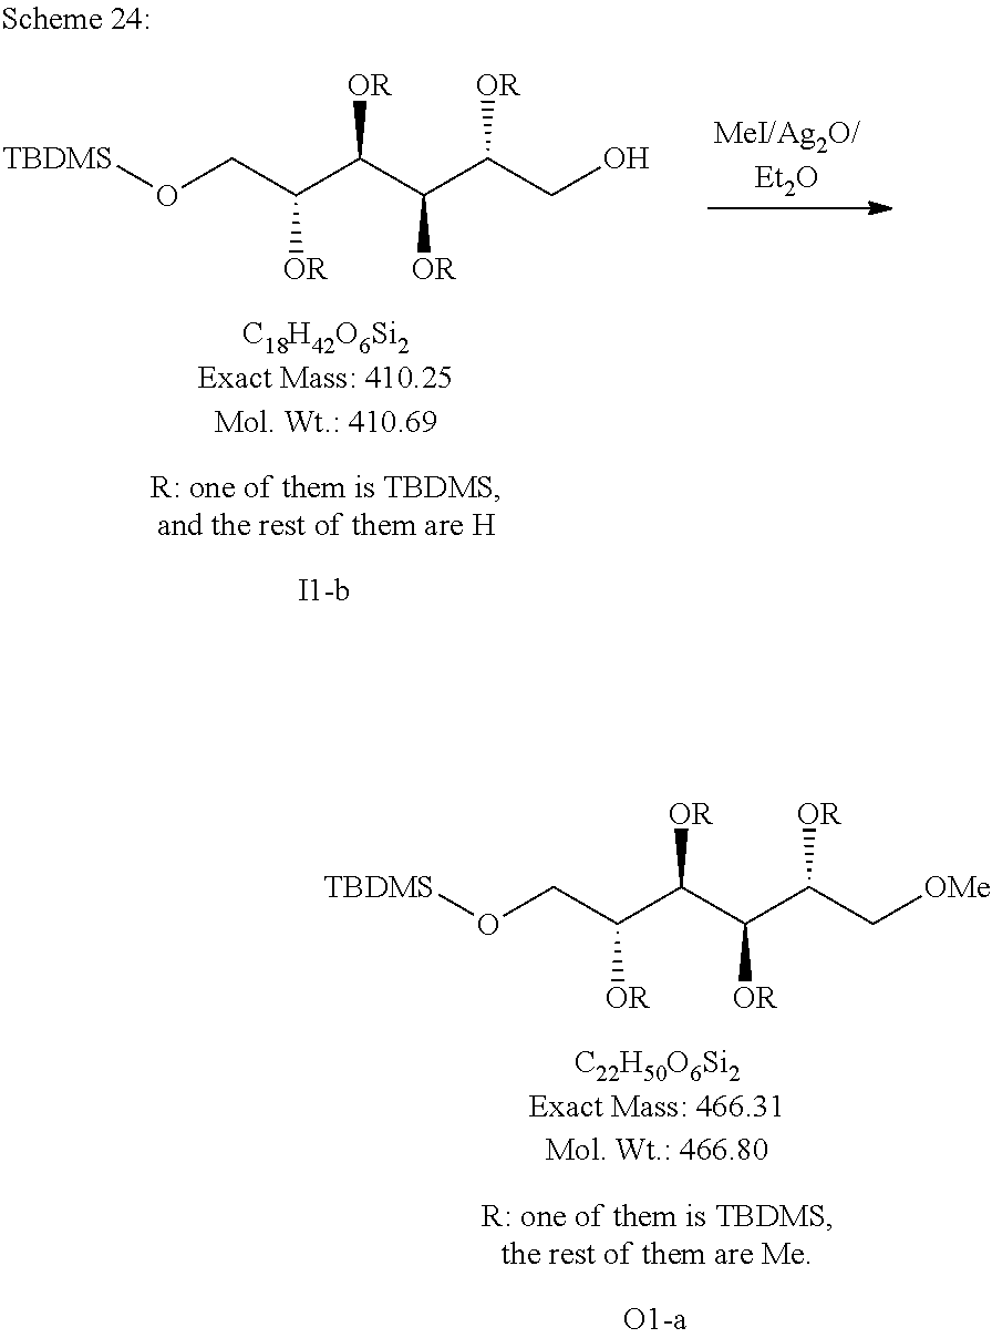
[TBDMS]OCC(C(C(C(C[OMe])[OR])[OR])[OR])[OR].[TBDMS]OCC(C(C(C(CO)[OR])[OR])[OR])[OR]
